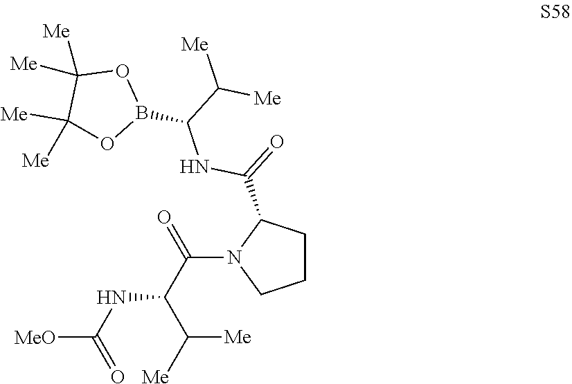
C1CC(C(=O)NC(B2OC([Me])([Me])C([Me])([Me])O2)C([Me])[Me])N(C(C(NC(=O)[MeO])C([Me])[Me])=O)C1
